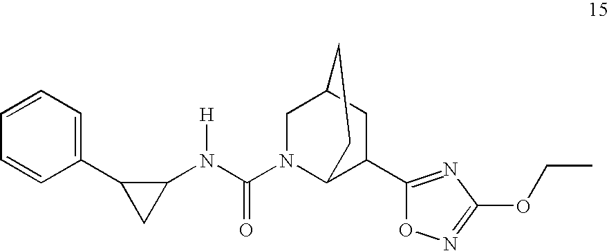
C1=CC=C(C2C(N(C(N3C4C(C5=NC(OCC)=NO5)CC(C3)CC4)=O)[H])C2)C=C1
